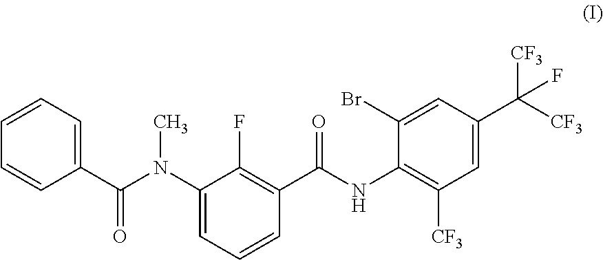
C1=CC=C(C(N(C2=CC=CC(C(NC3=C([CF3])C=C(C([CF3])([CF3])F)C=C3Br)=O)=C2F)C)=O)C=C1
